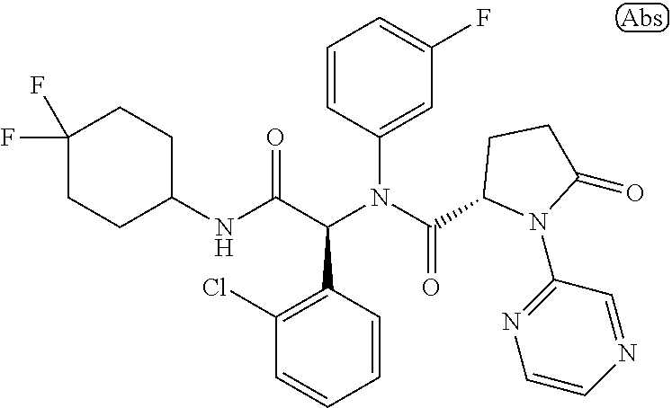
C1=CC(C(C(NC2CCC(F)(F)CC2)=O)N(C(=O)C2N(C3=NC=CN=C3)C(=O)CC2)C2=CC(F)=CC=C2)=C(Cl)C=C1
